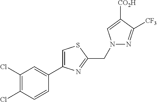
C1(Cl)=C(Cl)C=CC(C2=CSC(CN3N=C([CF3])C([CO2H])=C3)=N2)=C1
